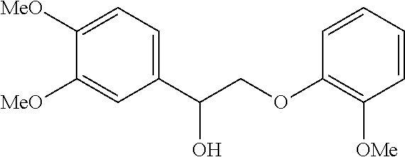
C1([MeO])=CC=C(C(COC2=C([OMe])C=CC=C2)O)C=C1[MeO]
